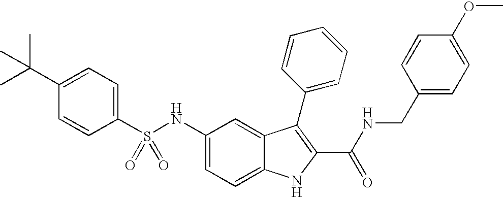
C1(C(C)(C)C)=CC=C(S(NC2=CC=C3C(=C2)C(C2=CC=CC=C2)=C(C(NCC2=CC=C(OC)C=C2)=O)N3)(=O)=O)C=C1
